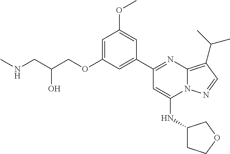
C1=C(OCC(CNC)O)C=C(C2=NC3=C(C(C)C)C=NN3C(NC3CCOC3)=C2)C=C1OC
